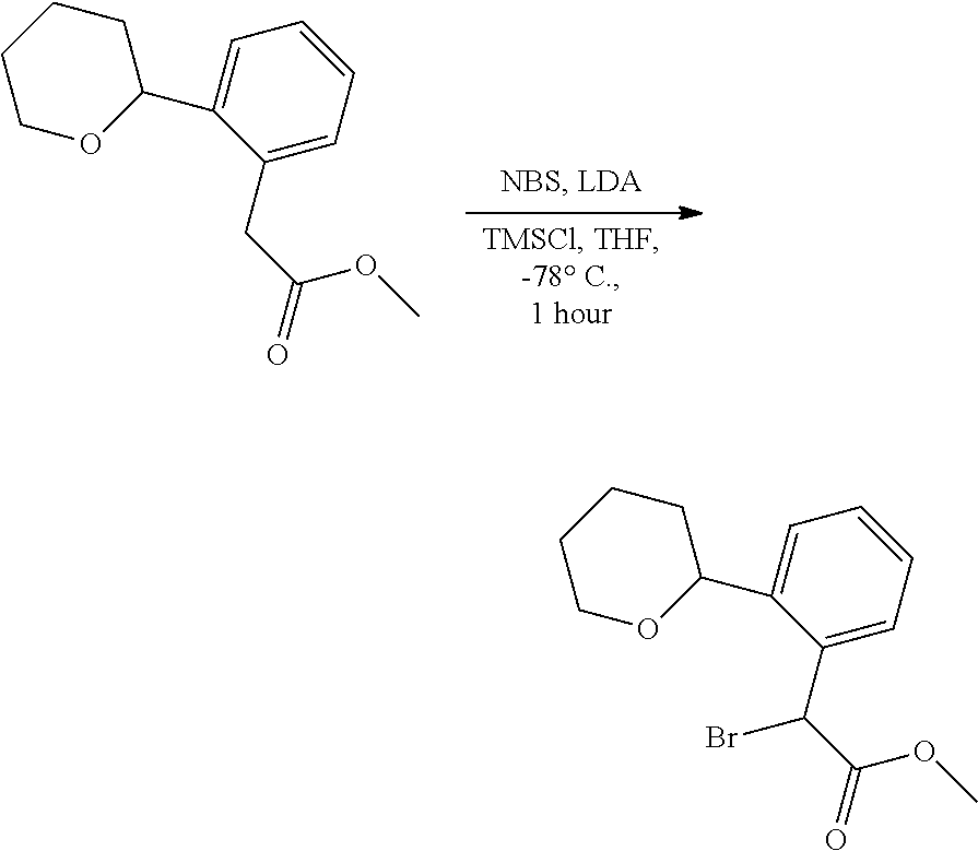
C1OC(C2=CC=CC=C2CC(=O)OC)CCC1.C1OC(C2=CC=CC=C2C(C(=O)OC)Br)CCC1
